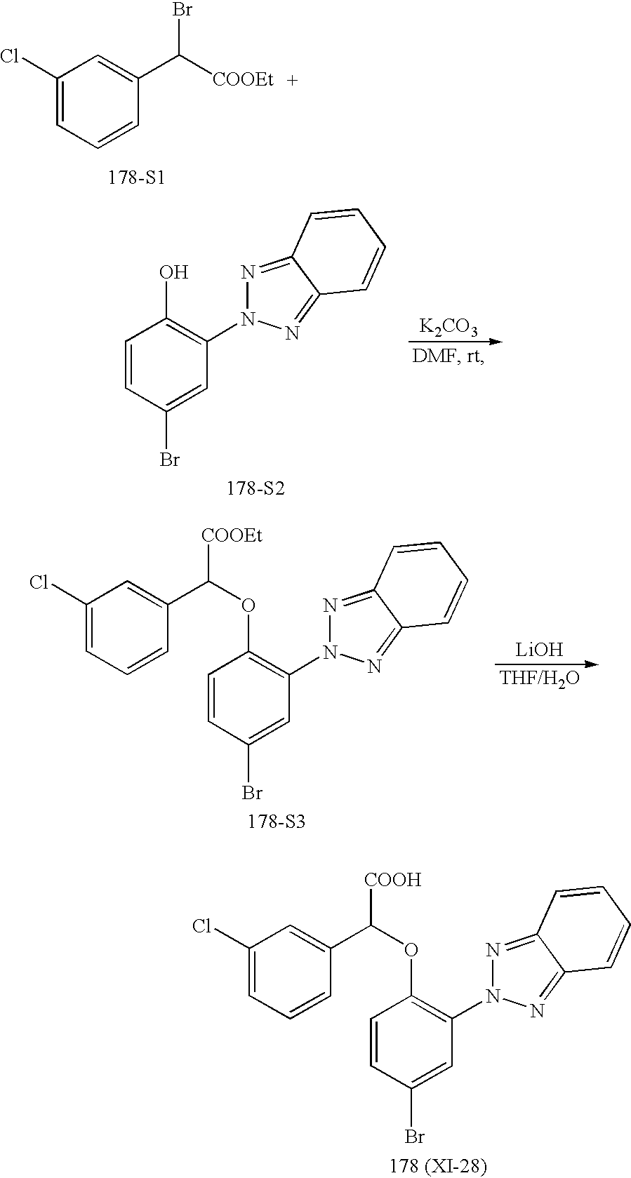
[178 (XI-28)].C1=CC(Br)=CC(N2N=C3C(=N2)C=CC=C3)=C1OC([COOH])C1=CC(Cl)=CC=C1.C1(Cl)=CC=CC(C([COOEt])Br)=C1.[178-S1].[178-S2].C1=CC(Br)=CC(N2N=C3C(=N2)C=CC=C3)=C1O.[K2CO3].[178-S3].C1=CC(Br)=CC(N2N=C3C(=N2)C=CC=C3)=C1OC([COOEt])C1=CC(Cl)=CC=C1.[LiOH]
